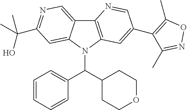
C12=C(N(C(C3CCOCC3)C3=CC=CC=C3)C3=CC(C(O)(C)C)=NC=C13)C=C(C1=C(C)ON=C1C)C=N2
